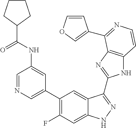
C1=C(C2=C(F)C=C3C(=C2)C(C2=NC4=C(N2)C=CN=C4C2=COC=C2)=NN3)C=C(NC(C2CCCC2)=O)C=N1
